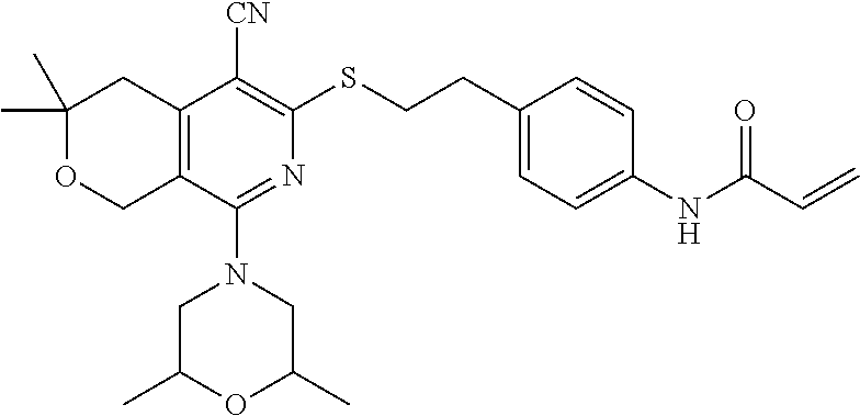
C1(C)(C)OCC2=C(C1)C([CN])=C(SCCC1=CC=C(NC(C=C)=O)C=C1)N=C2N1CC(C)OC(C)C1
